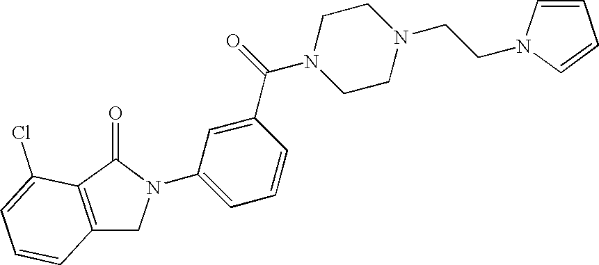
C1=C(N2CC3=C(C(Cl)=CC=C3)C2=O)C=C(C(=O)N2CCN(CCN3C=CC=C3)CC2)C=C1
